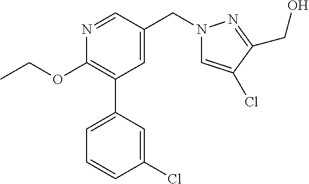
C1(OCC)=C(C2=CC=CC(Cl)=C2)C=C(CN2C=C(Cl)C(CO)=N2)C=N1
